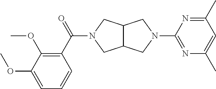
C12C(CN(C3=NC(C)=CC(C)=N3)C1)CN(C(C1=C(OC)C(OC)=CC=C1)=O)C2
